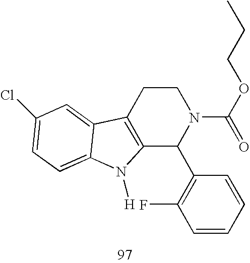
C12=C(CCN(C(=O)OCCC)C1C1=C(F)C=CC=C1)C1=CC(Cl)=CC=C1N2[H]
